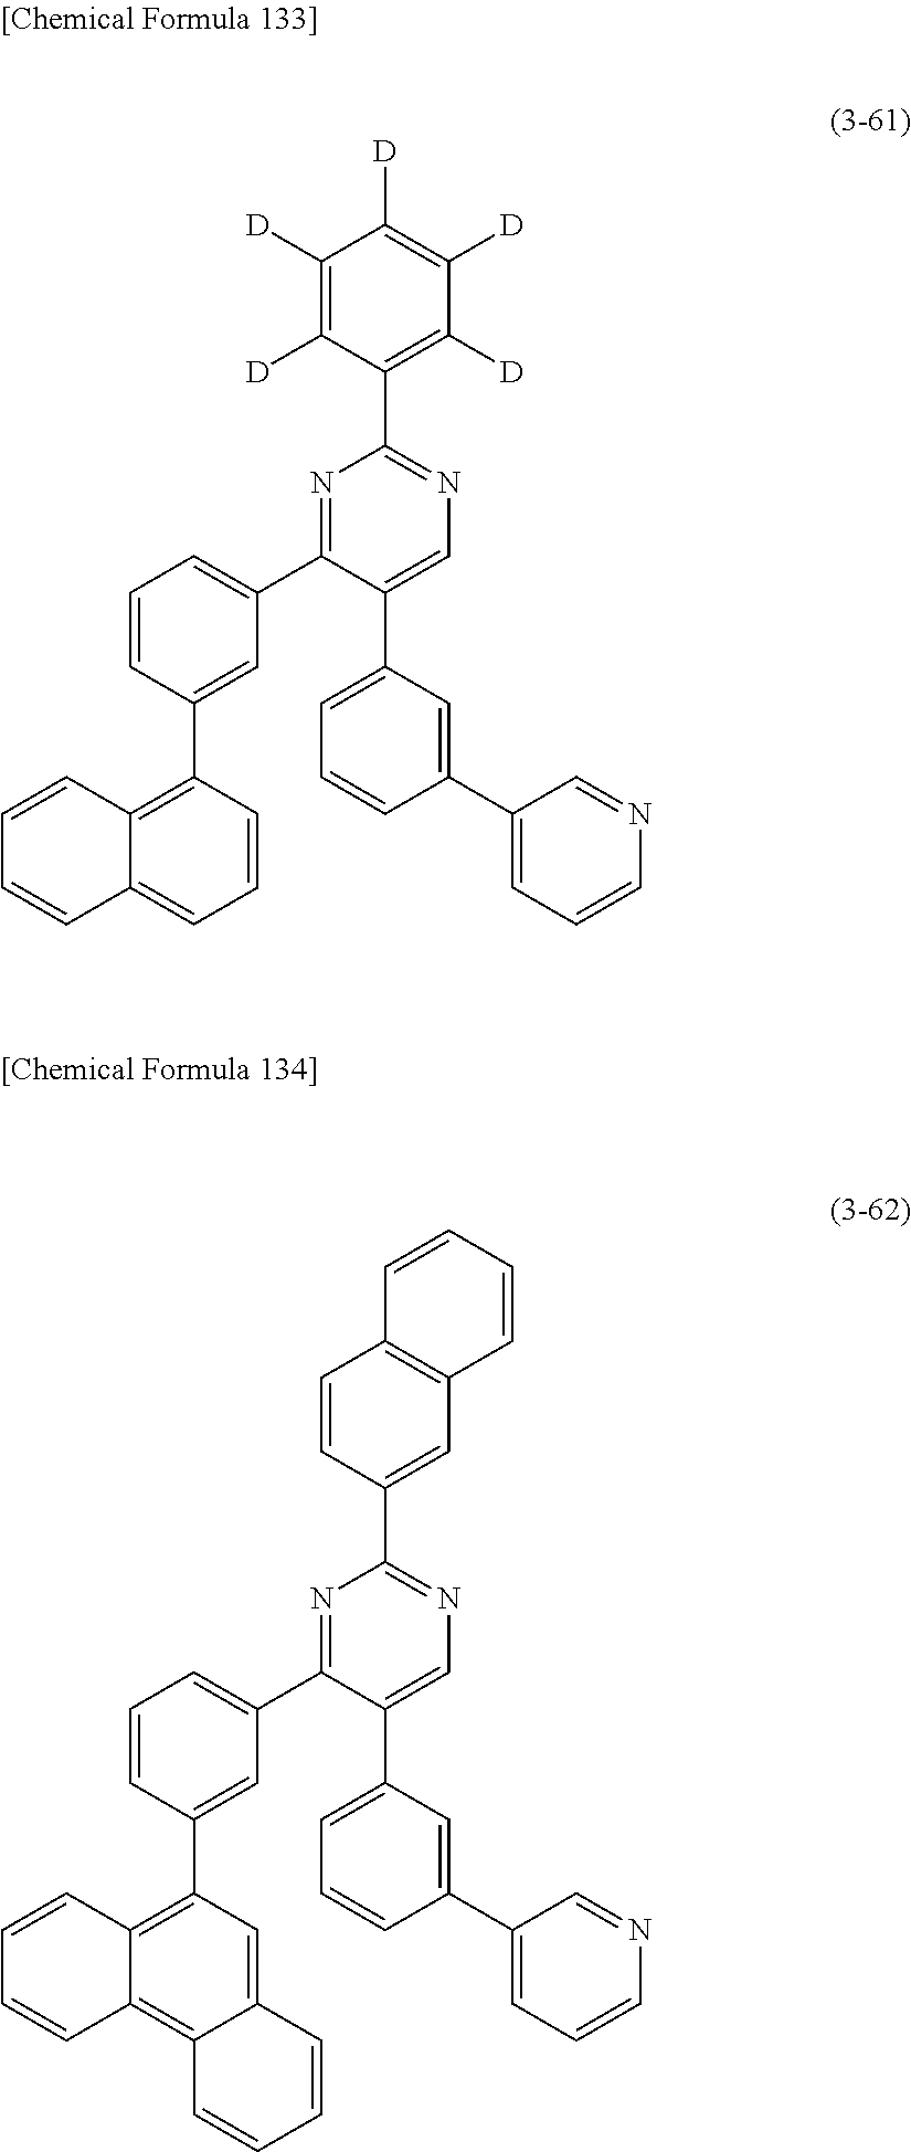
N1=C(C2=CC=CC(C3=C4C(=C5C(=C3)C=CC=C5)C=CC=C4)=C2)C(C2=CC=CC(C3=CC=CN=C3)=C2)=CN=C1C1=CC2=C(C=C1)C=CC=C2.N1=C(C2=CC=CC(C3=C4C(=CC=C3)C=CC=C4)=C2)C(C2=CC=CC(C3=CC=CN=C3)=C2)=CN=C1C1=C([D])C([D])=C([D])C([D])=C1[D]
